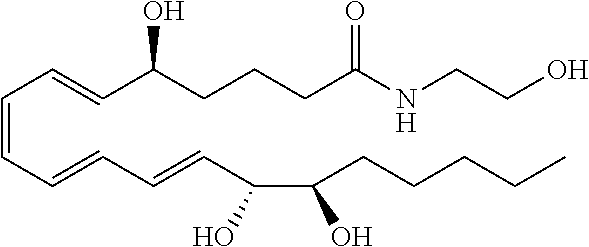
C(O)(CCCCC)C(O)C=CC=CC=CC=CC(CCCC(=O)NCCO)O
